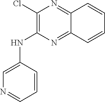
C1(Cl)=C(NC2=CN=CC=C2)N=C2C(=N1)C=CC=C2
